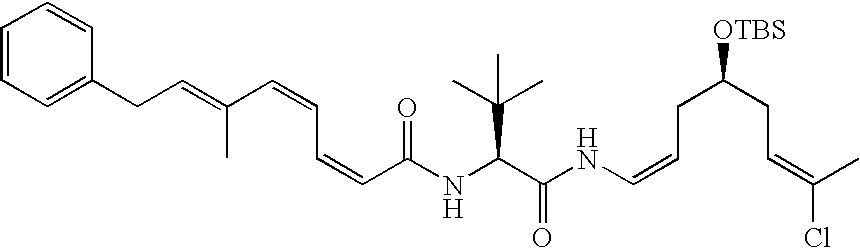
N(C(C(NC=CCC(CC=C(Cl)C)[OTBS])=O)C(C)(C)C)C(C=CC=CC(=CCC1=CC=CC=C1)C)=O
